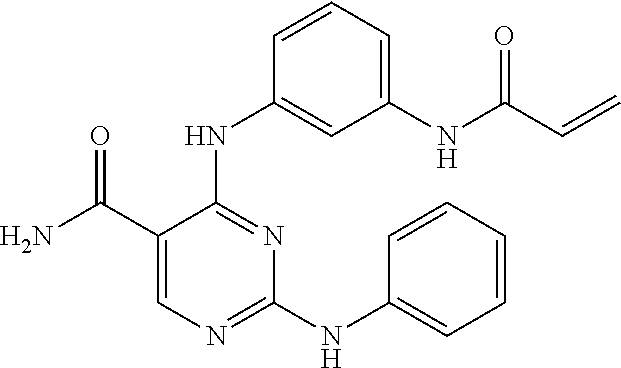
C1=C(C(N)=O)C(NC2=CC(NC(C=C)=O)=CC=C2)=NC(NC2=CC=CC=C2)=N1
